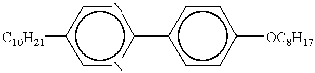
c1nc(-c2ccc([OC8H17])cc2)ncc1[C10H21]
